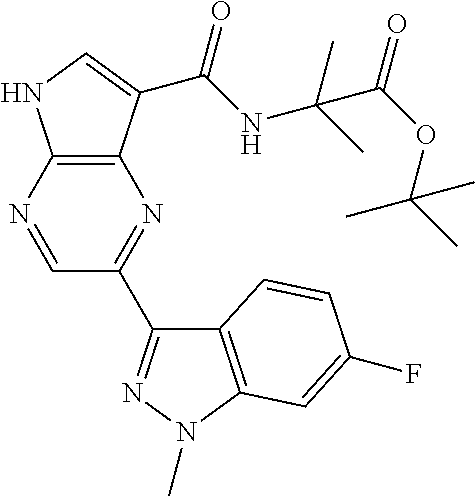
C12=C(N=CC(C3=NN(C)C4=C3C=CC(F)=C4)=N1)NC=C2C(NC(C)(C)C(OC(C)(C)C)=O)=O
